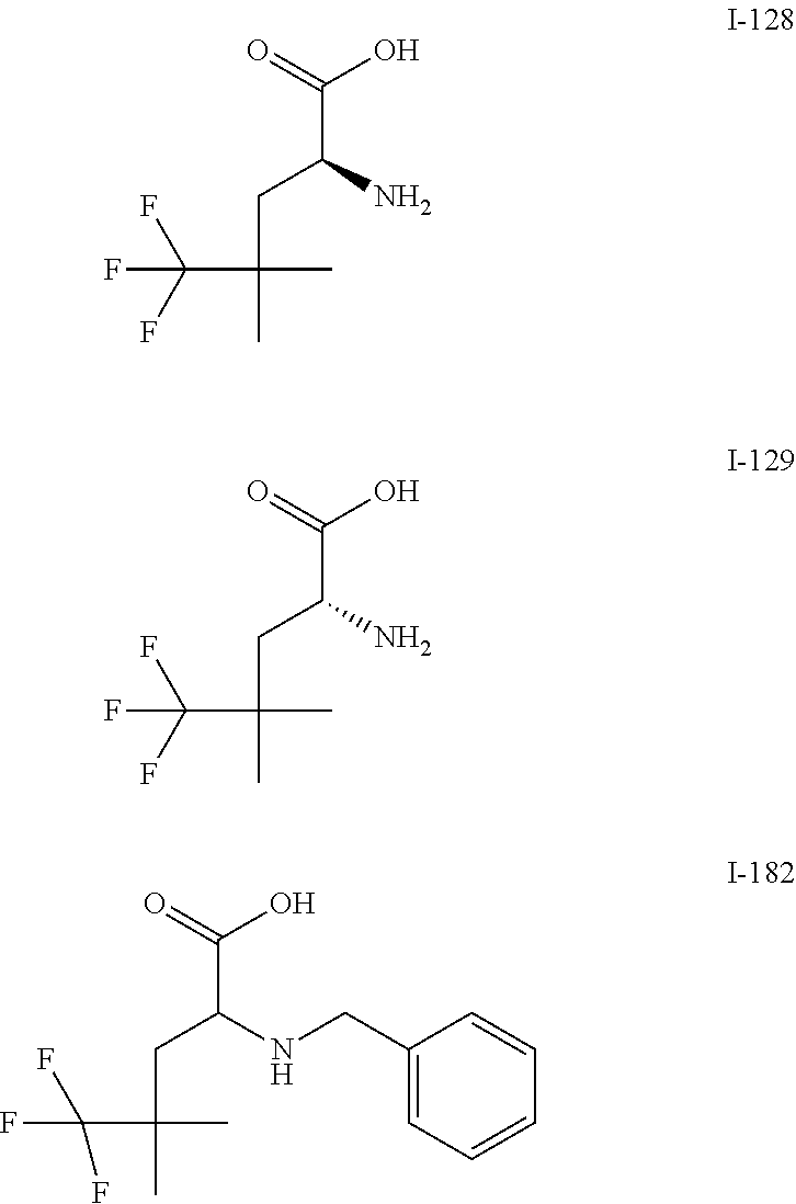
C(C(N)CC(C)(C)C(F)(F)F)(=O)O.C(C(N)CC(C)(C)C(F)(F)F)(=O)O.C(C(NCC1=CC=CC=C1)CC(C)(C)C(F)(F)F)(=O)O
